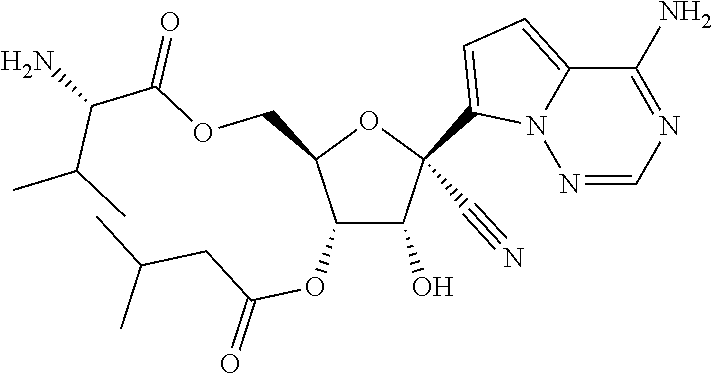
O(CC1C(OC(CC(C)C)=O)C(O)C(C#N)(C2=CC=C3N2N=CN=C3N)O1)C(=O)C(N)C(C)C
